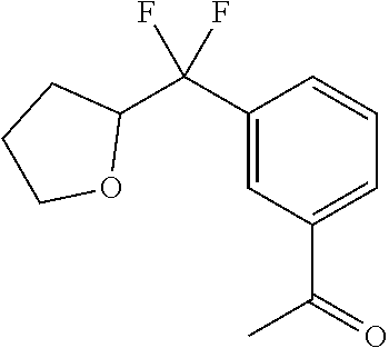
C1(C(C2CCCO2)(F)F)=CC(C(=O)C)=CC=C1
